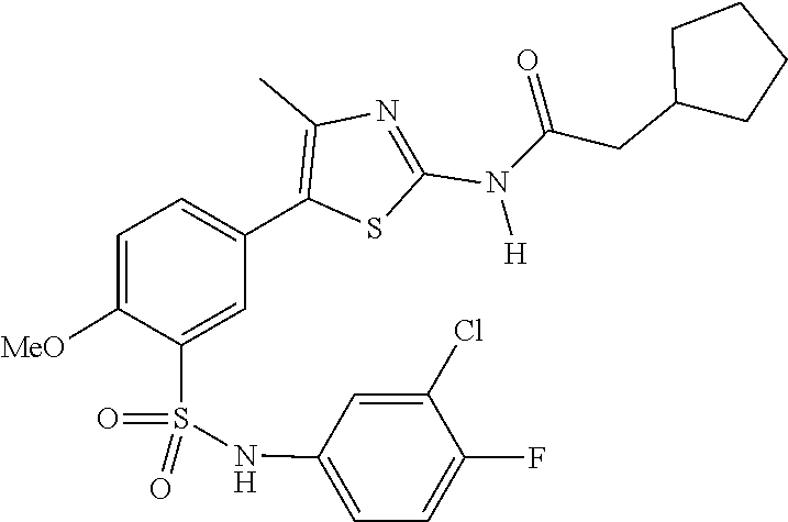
C(N(C1=NC(C)=C(C2=CC=C([MeO])C(S(=O)(=O)NC3=CC=C(F)C(Cl)=C3)=C2)S1)[H])(CC1CCCC1)=O
